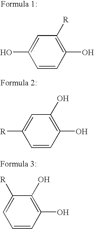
C1(O)=C([R])C=C(O)C=C1.C1(O)=C(O)C=C([R])C=C1.C1(O)=C(O)C([R])=CC=C1
